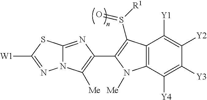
C12=NC(C3=C(S([R1])=O)C4=C(C([Y4])=C([Y3])C([Y2])=C4[Y1])N3[Me])=C([Me])N1N=C([W1])S2
